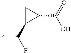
C1C(C(F)F)C1C(O)=O
